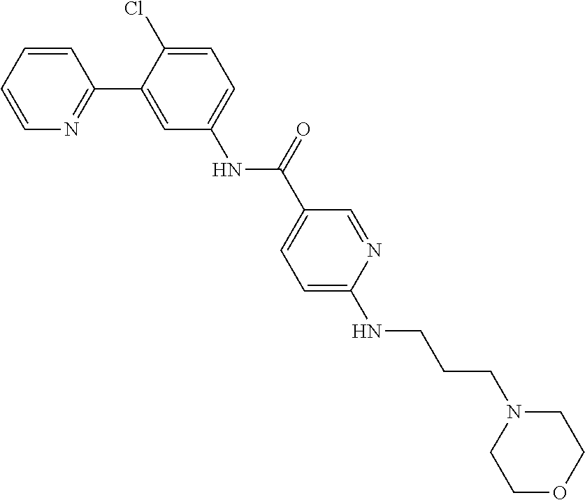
C1=CN=C(C2=CC(NC(C3=CC=C(NCCCN4CCOCC4)N=C3)=O)=CC=C2Cl)C=C1
